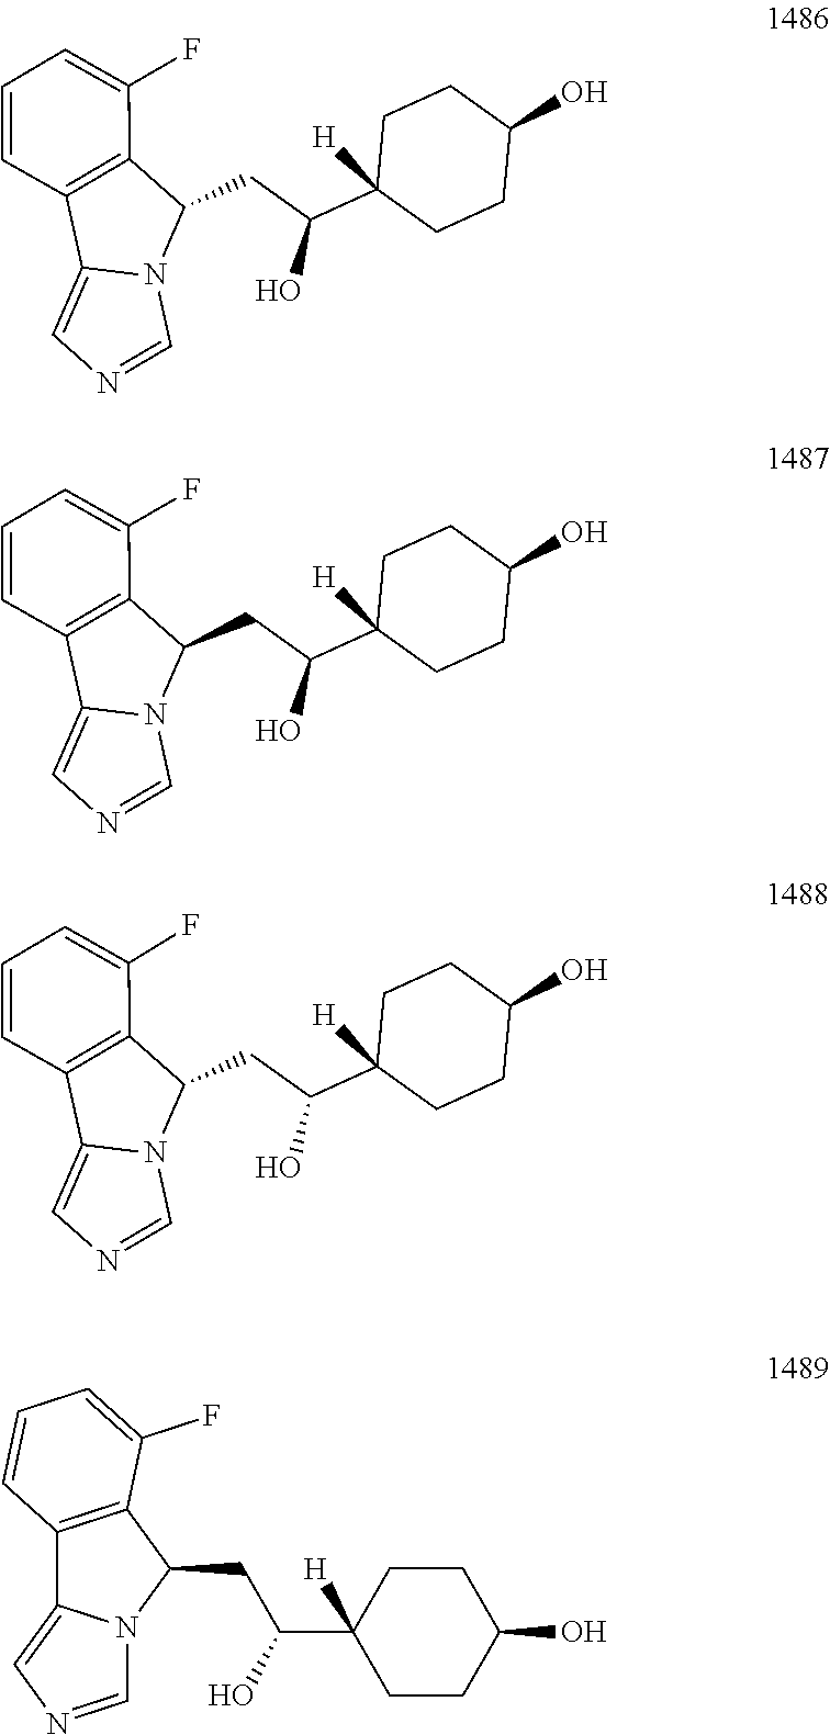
C12=CN=CN1C(CC(O)C1([H])CCC(O)CC1)C1=C2C=CC=C1F.C12=CN=CN1C(CC(O)C1([H])CCC(O)CC1)C1=C2C=CC=C1F.C12=CN=CN1C(CC(O)C1([H])CCC(O)CC1)C1=C2C=CC=C1F.C12=C(C(CC(C3([H])CCC(O)CC3)O)N3C1=CN=C3)C(F)=CC=C2
